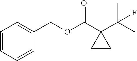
O(C(C1(C(C)(C)F)CC1)=O)CC1=CC=CC=C1
